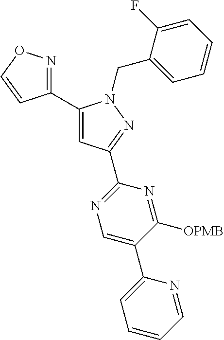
C1(C2=CC(C3=NC=C(C4=CC=CC=N4)C([OPMB])=N3)=NN2CC2=CC=CC=C2F)=NOC=C1
